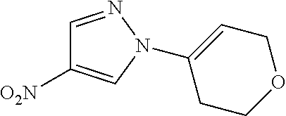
C1=NN(C2=CCOCC2)C=C1[O2N]
